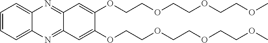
C1=CC=C2C(=C1)N=C1C(=N2)C=C(OCCOCCOCCOC)C(OCCOCCOCCOC)=C1
